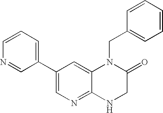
C1=CC=C(C2=CN=C3C(=C2)N(CC2=CC=CC=C2)C(=O)CN3)C=N1
